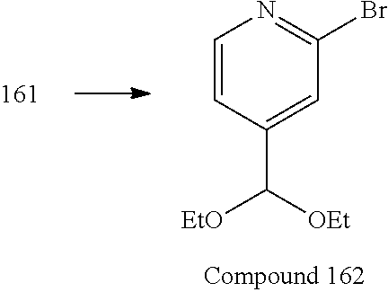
C1=CC(C([OEt])[EtO])=CC(Br)=N1
